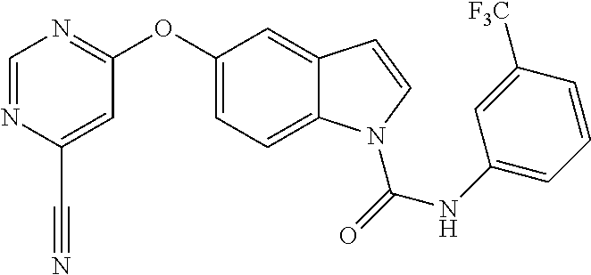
C1=NC(C#N)=CC(OC2=CC=C3C(=C2)C=CN3C(NC2=CC=CC([F3C])=C2)=O)=N1
